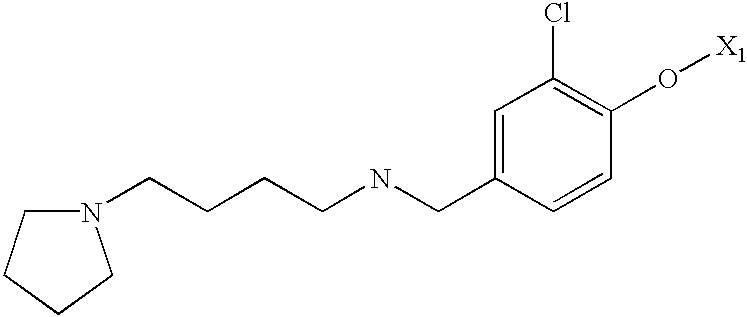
C(NCC1=CC(Cl)=C(O[X1])C=C1)CCCN1CCCC1
